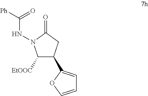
C1([EtOOC])C(C2=CC=CO2)CC(=O)N1NC([Ph])=O
